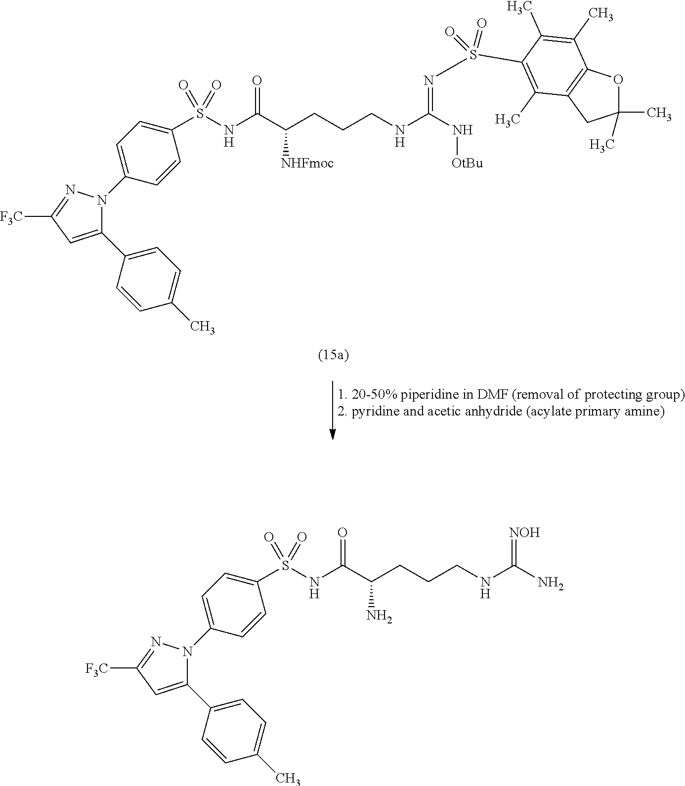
[1. 20-50% piperidine in DMF (removal of protecting group)2. pyridine and acetic anhydride (acylate primary amine)].C1(C2=CC=C(C)C=C2)=CC([F3C])=NN1C1=CC=C(S(NC(C(CCCNC(N[OtBu])=NS(=O)(=O)C2=C(C)C3=C(OC(C)(C)C3)C(C)=C2C)[NHFmoc])=O)(=O)=O)C=C1.C1(C2=CC=C(C)C=C2)=CC([F3C])=NN1C1=CC=C(S(NC(C(CCCNC(N)=[NOH])N)=O)(=O)=O)C=C1
